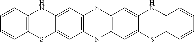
N1(C)C2=C(SC3=C1C=C1C(=C3)NC3=C(S1)C=CC=C3)C=C1C(=C2)SC2=C(N1)C=CC=C2
